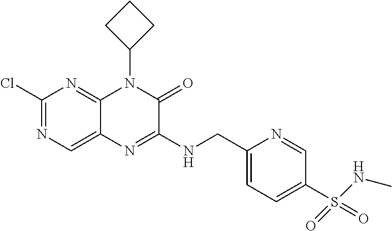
C1(Cl)=NC=C2C(=N1)N(C1CCC1)C(=O)C(NCC1=CC=C(S(=O)(=O)NC)C=N1)=N2
